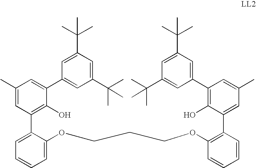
C1(C)=CC(C2=CC=CC=C2OCCCOC2=C(C3=CC(C)=CC(C4=CC(C(C)(C)C)=CC(C(C)(C)C)=C4)=C3O)C=CC=C2)=C(O)C(C2=CC(C(C)(C)C)=CC(C(C)(C)C)=C2)=C1
